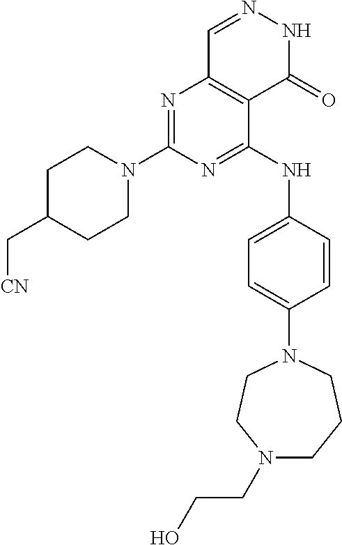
N1=C(N2CCC(C[CN])CC2)N=C(NC2=CC=C(N3CCN(CCO)CCC3)C=C2)C2=C1C=NNC2=O
